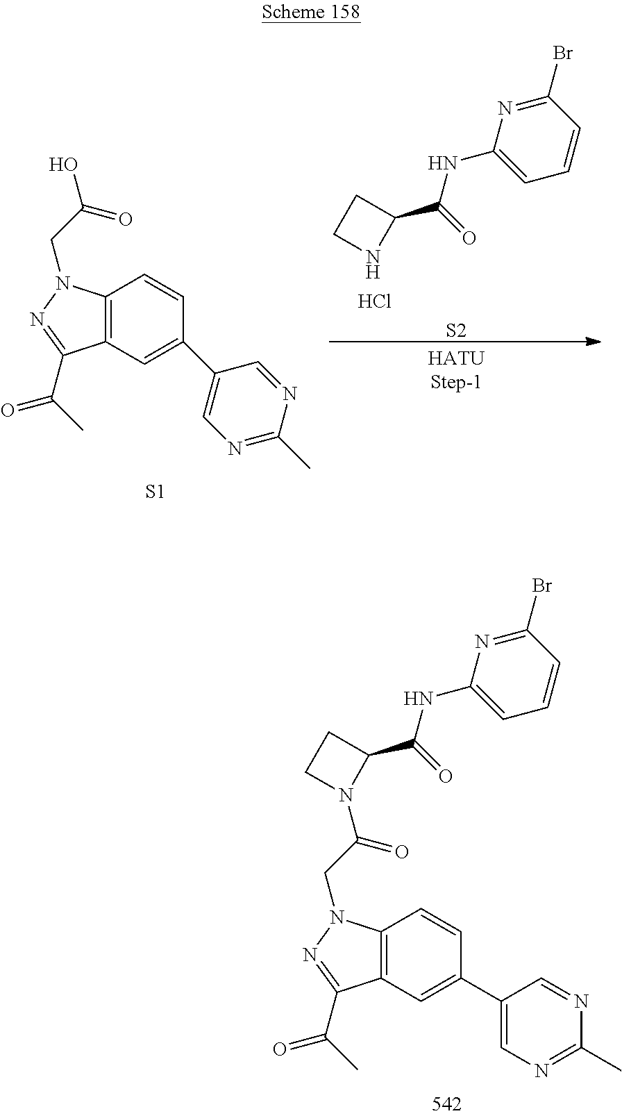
C12=C(C=C(C3=CN=C(C)N=C3)C=C1)C(C(=O)C)=NN2CC(N1C(C(NC2=CC=CC(Br)=N2)=O)CC1)=O.C1=C(NC(C2NCC2)=O)N=C(Br)C=C1.Cl.[S2].C12=C(C=C(C3=CN=C(C)N=C3)C=C1)C(C(=O)C)=NN2CC(O)=O.[S1]
